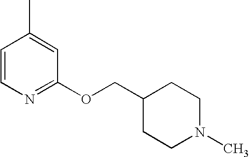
C1(COC2=NC=CC(C)=C2)CCN(C)CC1
